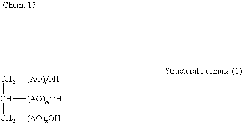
C(C([(AO)mOH])C[(AO)nOH])[(AO)lOH]
